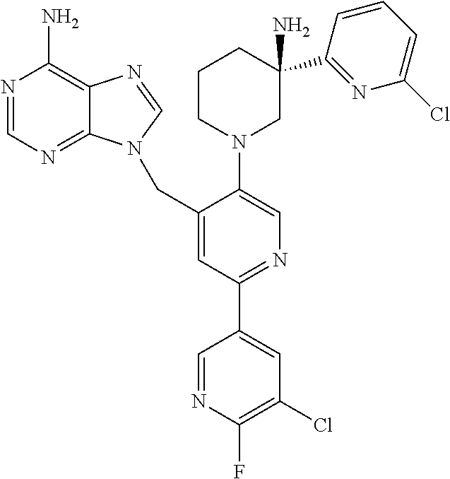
C1=NC(N)=C2C(=N1)N(CC1=CC(C3=CC(Cl)=C(F)N=C3)=NC=C1N1CC(N)(C3=NC(Cl)=CC=C3)CCC1)C=N2
